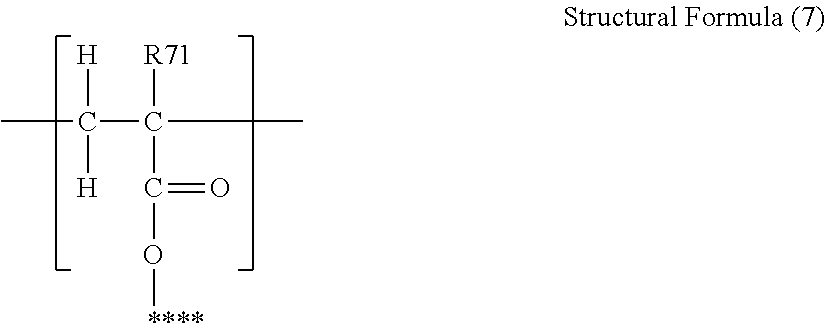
[H]C([H])(C(C(=O)O[****])([R71])C)C
